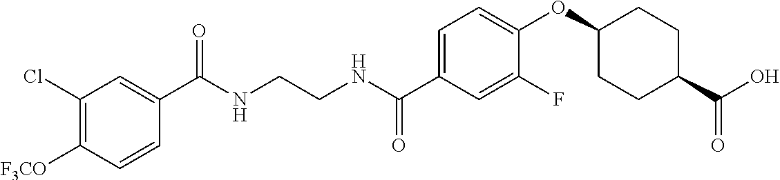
C1(C(NCCNC(C2=CC=C(OC3CCC(C(O)=O)CC3)C(F)=C2)=O)=O)=CC(Cl)=C([F3CO])C=C1
